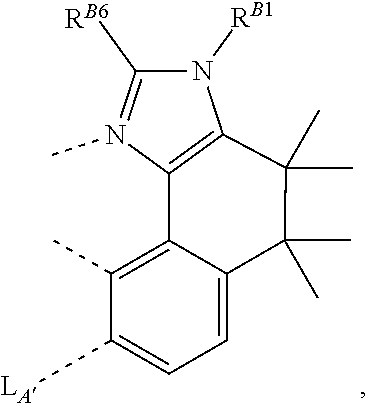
C1=C2C(=C(C)C([LA])=C1)C1=C(N([RB1])C([RB6])=N1C)C(C)(C)C2(C)C
